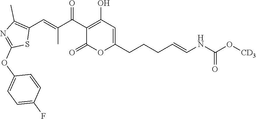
O1C(CCCC=CNC(=O)O[CD3])=CC(O)=C(C(C(C)=CC2=C(C)N=C(OC3=CC=C(F)C=C3)S2)=O)C1=O
